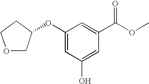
C1(OC2COCC2)=CC(O)=CC(C(OC)=O)=C1
